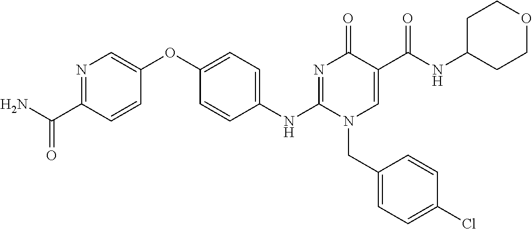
C1(OC2=CC=C(NC3=NC(=O)C(C(NC4CCOCC4)=O)=CN3CC3=CC=C(Cl)C=C3)C=C2)=CN=C(C(N)=O)C=C1
